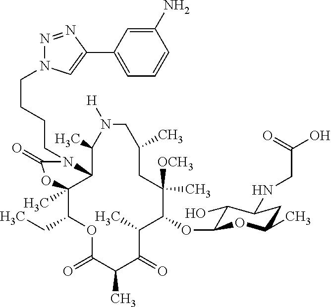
C1(OC2C(O)C(NCC(O)=O)CC(C)O2)C([OCH3])(C)CC(C)CN([H])C(C)C2C(C)(C(CC)OC(=O)C(C)C(=O)C1C)OC(=O)N2CCCCN1N=NC(C2=CC=CC(N)=C2)=C1
